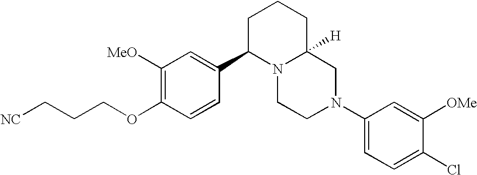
C1([MeO])=C(OCCC[NC])C=CC(C2N3C([H])(CCC2)CN(C2=CC=C(Cl)C([OMe])=C2)CC3)=C1
